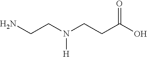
C(CN(CCC(O)=O)[H])N
